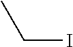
C(I)C
